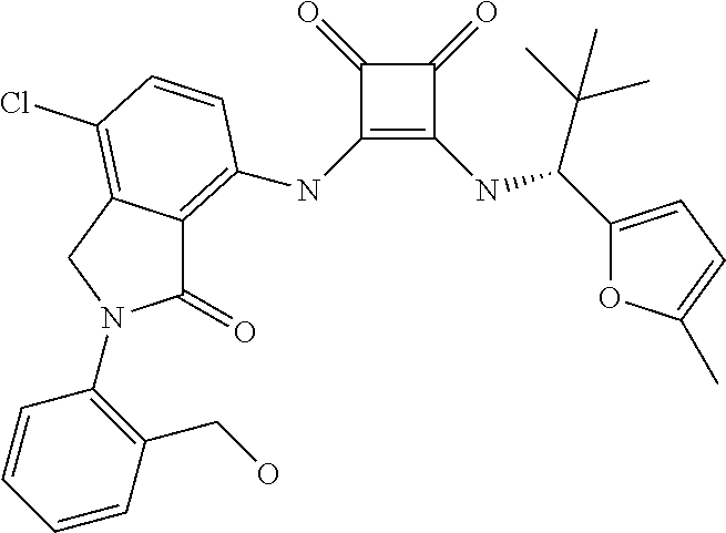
C1(NC2=C3C(=O)N(C4=C(CO)C=CC=C4)CC3=C(Cl)C=C2)=C(NC(C(C)(C)C)C2=CC=C(C)O2)C(=O)C1=O
